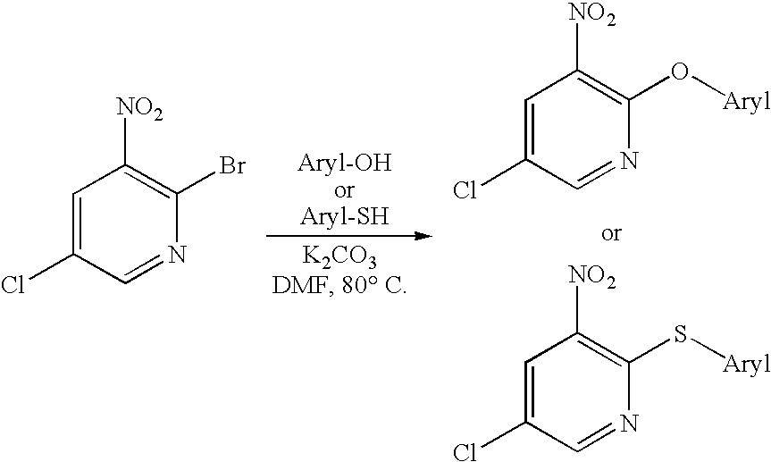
C1=C(Cl)C=NC(Br)=C1[NO2].C1=C(Cl)C=NC(O[Aryl])=C1[NO2].C1=C(Cl)C=NC(S[Aryl])=C1[NO2]
